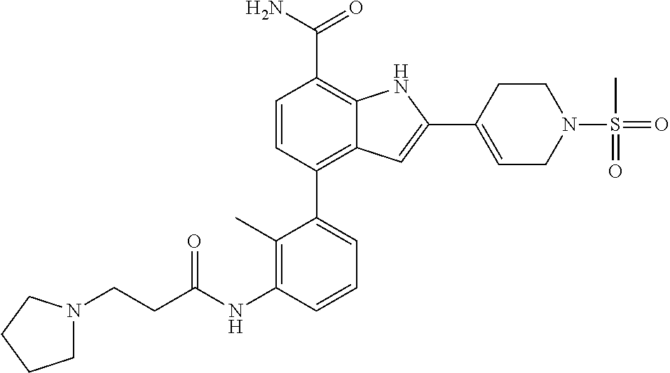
C1=CC(C2=CC=CC(NC(CCN3CCCC3)=O)=C2C)=C2C(=C1C(N)=O)NC(C1=CCN(S(=O)(C)=O)CC1)=C2
